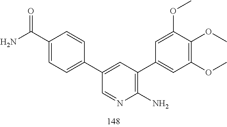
O(C)C1=CC(C2=C(N)N=CC(C3=CC=C(C(N)=O)C=C3)=C2)=CC(OC)=C1OC
